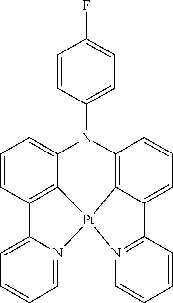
C12=N([Pt]34C5=C(C=CC=C15)N(C1=CC=C(F)C=C1)C1=CC=CC(=C31)C1=CC=CC=N14)C=CC=C2
